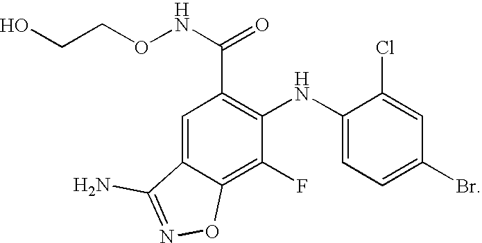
C1(F)=C2C(=CC(C(=O)NOCCO)=C1NC1=CC=C(Br)C=C1Cl)C(N)=NO2
